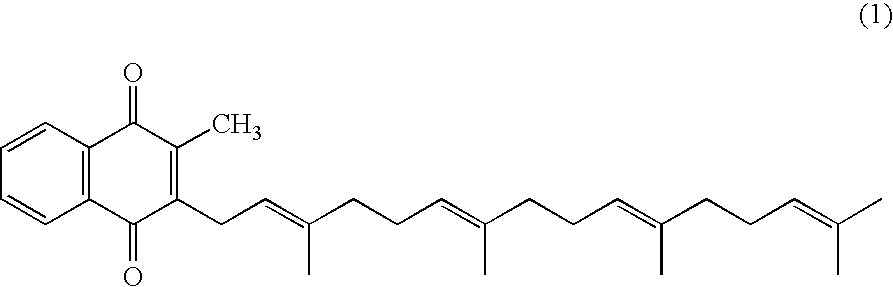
C12=C(C=CC=C1)C(=O)C(C)=C(CC=C(CCC=C(C)CCC=C(C)CCC=C(C)C)C)C2=O
